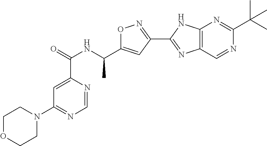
C1=NC(C(=O)NC(C2=CC(C3=NC4=C(N3)N=C(C(C)(C)C)N=C4)=NO2)C)=CC(N2CCOCC2)=N1
